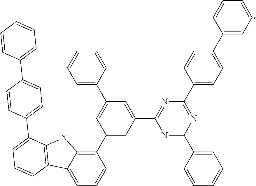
C1(C2=C3C(=CC=C2)C2=C([X]3)C(C3=CC=C(C4=CC=CC=C4)C=C3)=CC=C2)=CC(C2=NC(C3=CC=C(C4=CC=CC=C4)C=C3)=NC(C3=CC=CC=C3)=N2)=CC(C2=CC=CC=C2)=C1
